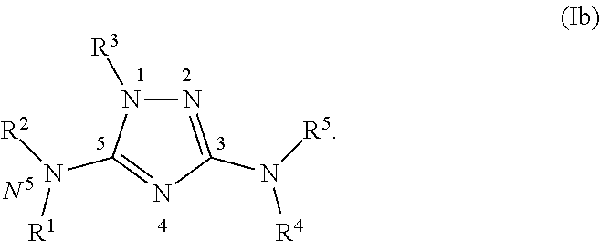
C1(N([R2])[R1])=NC(N([R5])[R4])=NN1[R3]
